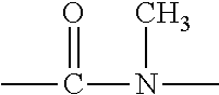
N(C(=O)C)(C)C
